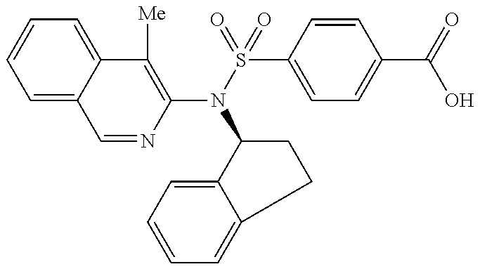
C1=NC(N(S(=O)(=O)C2=CC=C(C(=O)O)C=C2)C2C3=CC=CC=C3CC2)=C([Me])C2=CC=CC=C12
